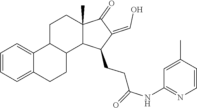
C1(=O)C(=CO)C(CCC(=O)NC2=NC=CC(C)=C2)C2C1(C)CCC1C3=CC=CC=C3CCC21
